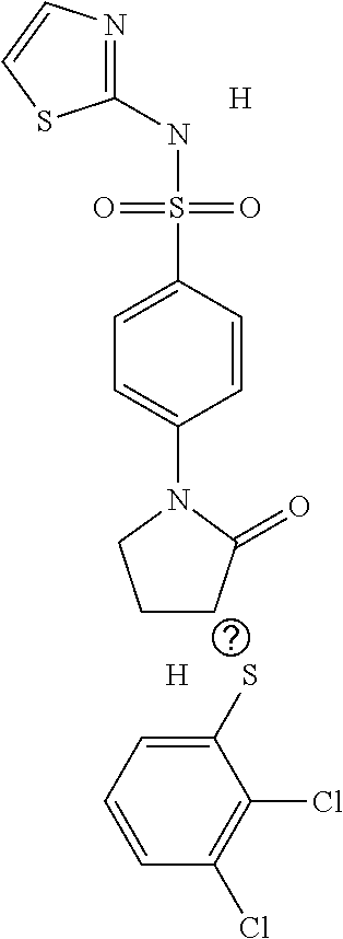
C1(NS(C2=CC=C(N3CCCC3=O)C=C2)(=O)=O)=NC=CS1.[H].[H].SC1=CC=CC(Cl)=C1Cl
